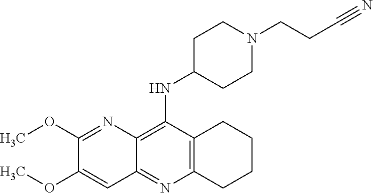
C12=C(C(NC3CCN(CCC#N)CC3)=C3C(=N1)C=C(OC)C(OC)=N3)CCCC2
